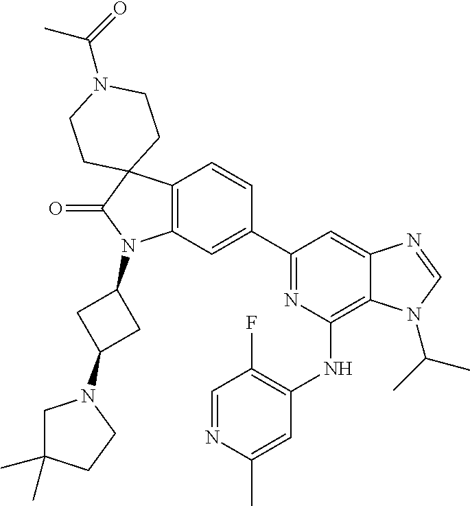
C12=C(C=C(C3=NC(NC4=C(F)C=NC(C)=C4)=C4C(=C3)N=CN4C(C)C)C=C1)N(C1CC(N3CC(C)(C)CC3)C1)C(=O)C21CCN(C(=O)C)CC1
